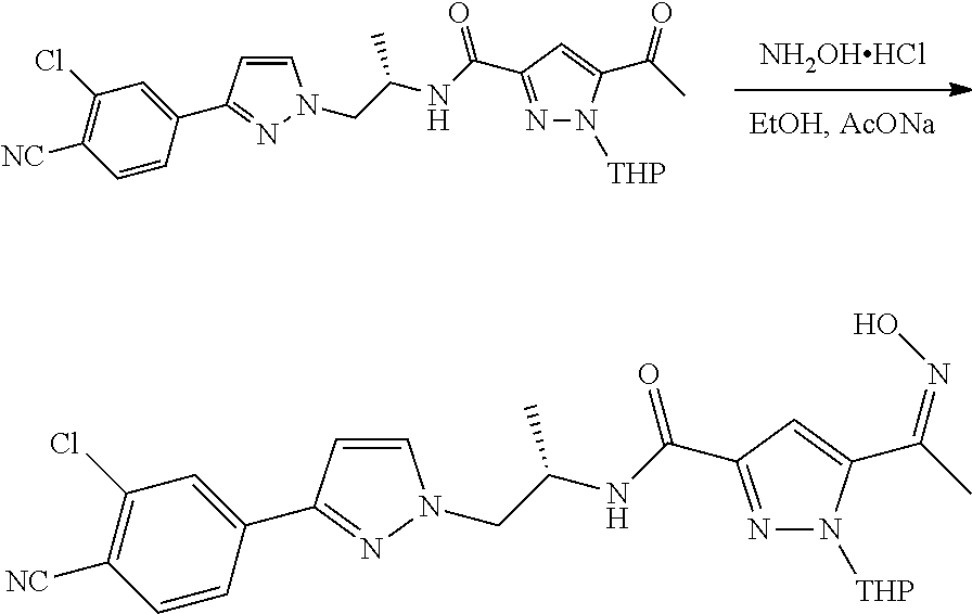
N1=C(C(NC(CN2C=CC(C3=CC(Cl)=C([NC])C=C3)=N2)C)=O)C=C(C(C)=O)N1[THP].[NH2OHHCl].N1=C(C(NC(CN2C=CC(C3=CC(Cl)=C([NC])C=C3)=N2)C)=O)C=C(C(C)=NO)N1[THP]
